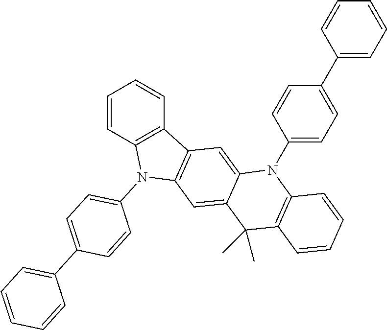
C1=CC2=C(C=C1)C1=C(N2C2=CC=C(C3=CC=CC=C3)C=C2)C=C2C(=C1)N(C1=CC=C(C3=CC=CC=C3)C=C1)C1=C(C2(C)C)C=CC=C1
